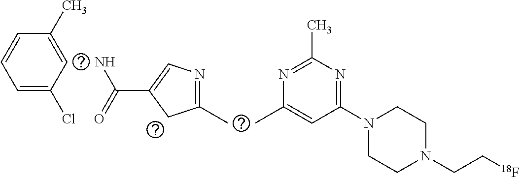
C1=C(Cl)C=C(C)C=C1.C1(C)=CC(N2CCN(CC[18F])CC2)=NC(C)=N1.NC(=O)C1=CN=C(C)C1
